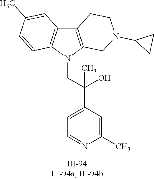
N1(CC(C2=CC=NC(C)=C2)(O)C)C2=C(C3=C1C=CC(C)=C3)CCN(C1CC1)C2
